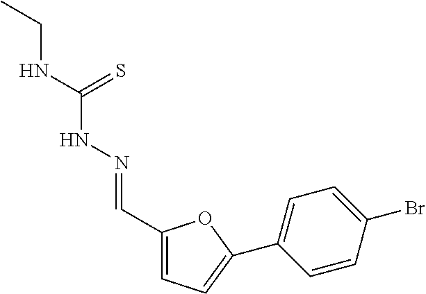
C1(C=NNC(NCC)=S)=CC=C(C2=CC=C(Br)C=C2)O1
